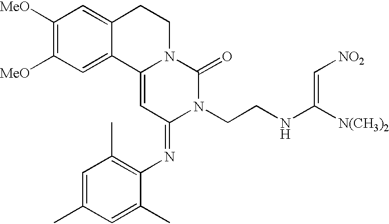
C1([MeO])=C([MeO])C=C2C(=C1)CCN1C2=CC(=NC2=C(C)C=C(C)C=C2C)N(CCNC([N(CH3)2])=C[NO2])C1=O
